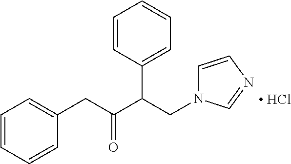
C1=CN=CN1CC(C(CC1=CC=CC=C1)=O)C1=CC=CC=C1.[ HCl]
